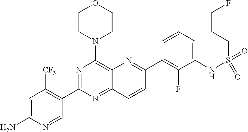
C1=C(N)N=CC(C2=NC(N3CCOCC3)=C3C(=N2)C=CC(C2=C(F)C(NS(=O)(=O)CCCF)=CC=C2)=N3)=C1[CF3]
